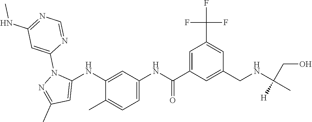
C1(NC2=CC(C)=NN2C2=CC(NC)=NC=N2)=CC(NC(C2=CC(C(F)(F)F)=CC(CNC(C)(CO)[H])=C2)=O)=CC=C1C
